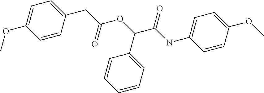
C(C(OC(C(NC1=CC=C(OC)C=C1)=O)C1=CC=CC=C1)=O)C1=CC=C(OC)C=C1
